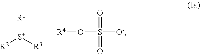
[R2][S+]([R3])[R1].[R4]OS(=O)(=O)[O-]
